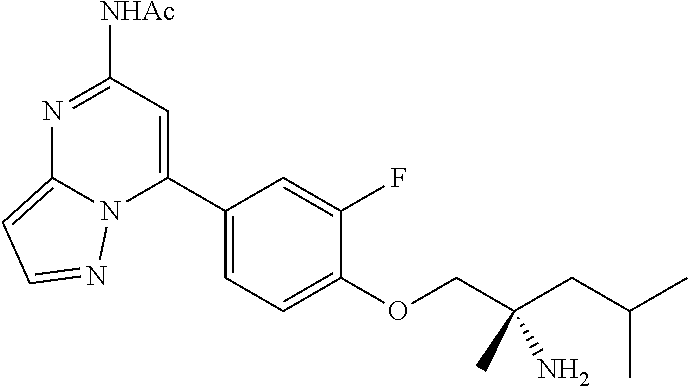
CC(CC(COC1=CC=C(C2=CC([NHAc])=NC3=CC=NN23)C=C1F)(N)C)C
